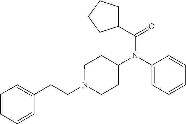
N1(CCC2=CC=CC=C2)CCC(N(C2=CC=CC=C2)C(=O)C2CCCC2)CC1
